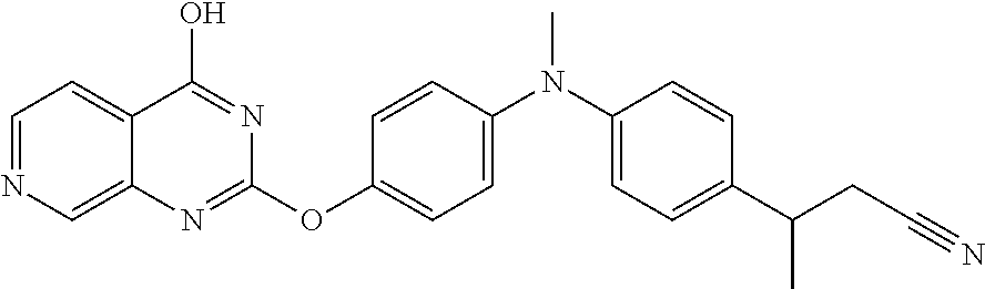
C1(OC2=NC3=CN=CC=C3C(O)=N2)=CC=C(N(C2=CC=C(C(CC#N)C)C=C2)C)C=C1
